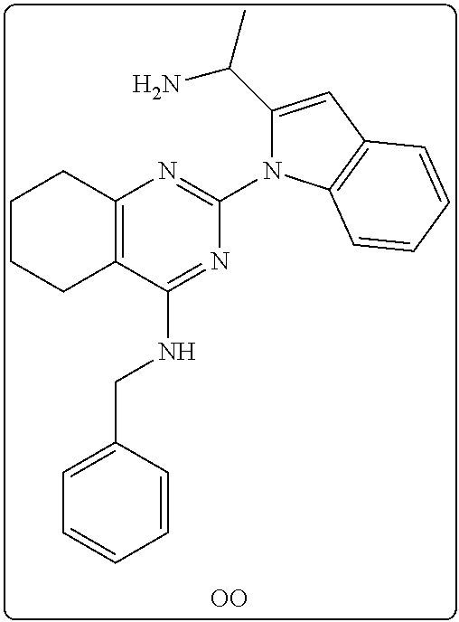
C12=C(C(NCC3=CC=CC=C3)=NC(N3C(C(N)C)=CC4=C3C=CC=C4)=N1)CCCC2.[OO]
